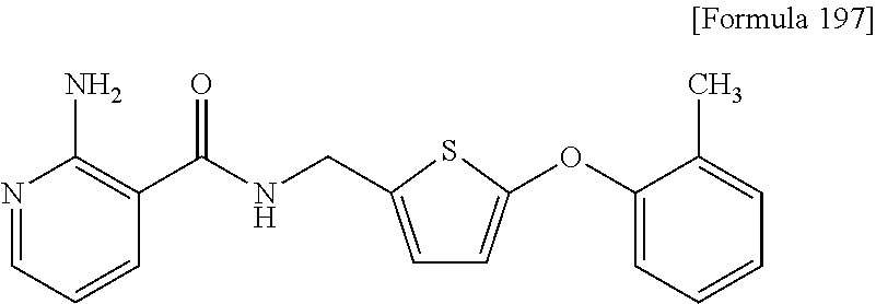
N1=CC=CC(C(NCC2=CC=C(OC3=CC=CC=C3C)S2)=O)=C1N
